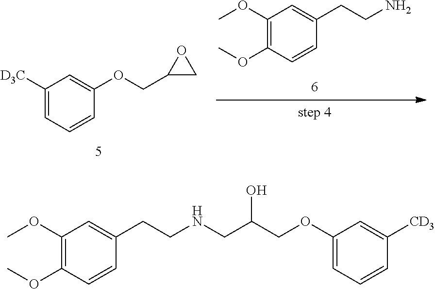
C1(OC)=C(OC)C=CC(CCNCC(COC2=CC=CC([CD3])=C2)O)=C1.C1(OC)=C(OC)C=CC(CCN)=C1.C1([D3C])=CC=CC(OCC2CO2)=C1
